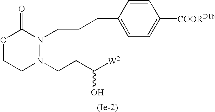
O1CCN(CCC([W2])O)N(CCCC2=CC=C([COORD1b])C=C2)C1=O
